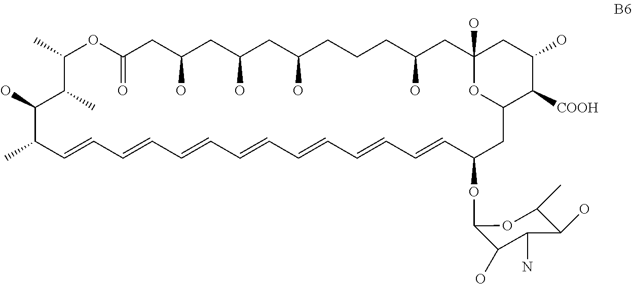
C1(C)OC(=O)CC(O)CC(O)CC(O)CCCC(O)CC2(O)CC(O)C([COOH])C(CC(OC3C(O)C(N)C(O)C(C)O3)C=CC=CC=CC=CC=CC=CC=CC(C)C(O)C1C)O2
